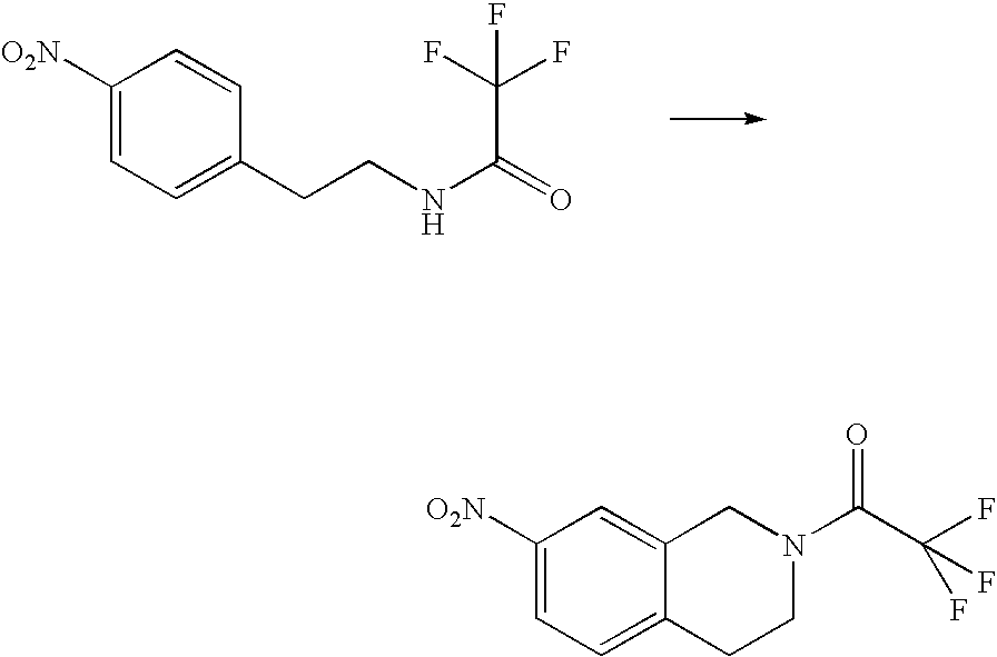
C1([O2N])=CC=C(CCNC(=O)C(F)(F)F)C=C1.C1([O2N])=CC=C2C(=C1)CN(C(C(F)(F)F)=O)CC2
